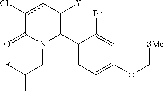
C1(C2=C([Y])cc(Cl)C(=O)N2CC(F)F)=CC=C(OC[SMe])C=C1Br
